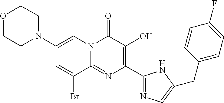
C1N(C2=CN3C(=NC(C4=NC=C(CC5=CC=C(F)C=C5)N4)=C(O)C3=O)C(Br)=C2)CCOC1
